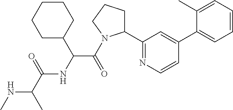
N(C(C)C(=O)NC(C(=O)N1C(C2=NC=CC(C3=CC=CC=C3C)=C2)CCC1)C1CCCCC1)C
